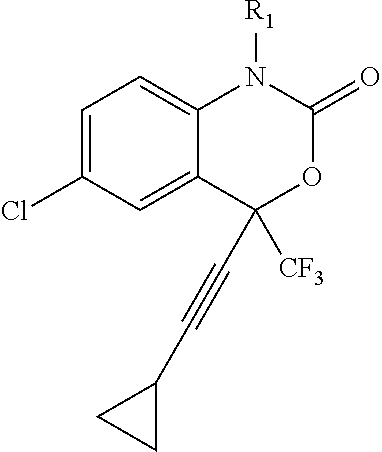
C1=C(Cl)C=C2C(=C1)N([R1])C(=O)OC2(C#CC1CC1)[CF3]
